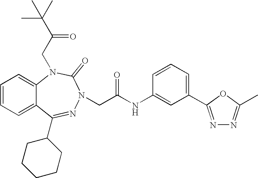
C1=CC=C2C(=C1)N(CC(C(C)(C)C)=O)C(=O)N(CC(NC1=CC(C3=NN=C(C)O3)=CC=C1)=O)N=C2C1CCCCC1
